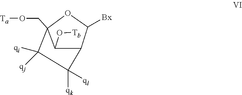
C1([qi])([qj])C([ql])([qk])C2C(O[Tb])C1(CO[Ta])OC2[Bx]
